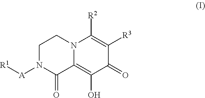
C1N([A][R1])C(=O)C2=C(O)C(=O)C([R3])=C([R2])N2C1
